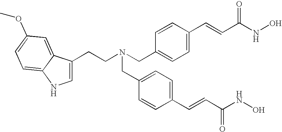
C1=C(C=CC(NO)=O)C=CC(CN(CCC2=CNC3=CC=C(OC)C=C23)CC2=CC=C(C=CC(NO)=O)C=C2)=C1
